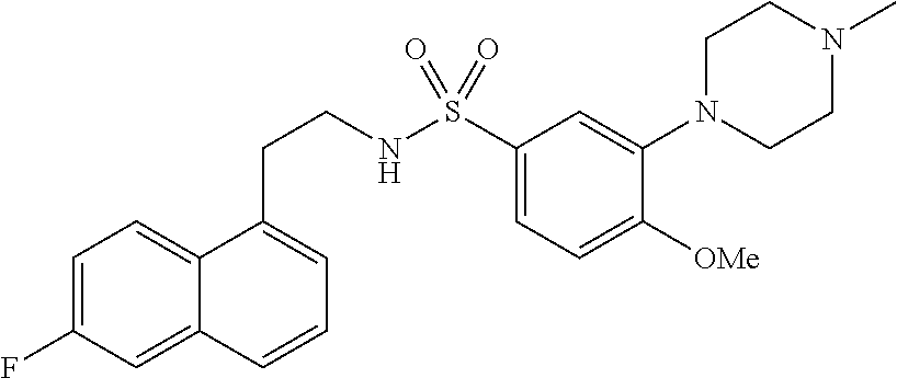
C1=C(F)C=C2C(=C1)C(CCNS(C1=CC=C([OMe])C(N3CCN(C)CC3)=C1)(=O)=O)=CC=C2
